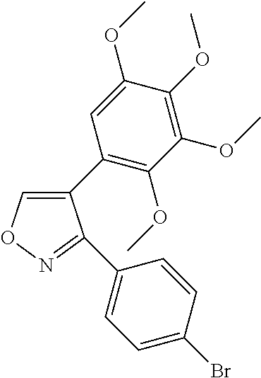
C1(C2=C(OC)C(OC)=C(OC)C(OC)=C2)=CON=C1C1=CC=C(Br)C=C1
